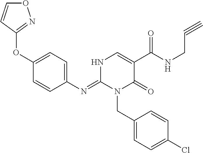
C1(OC2=NOC=C2)=CC=C(N=C2N(CC3=CC=C(Cl)C=C3)C(=O)C(C(NCC#C)=O)=CN2)C=C1
